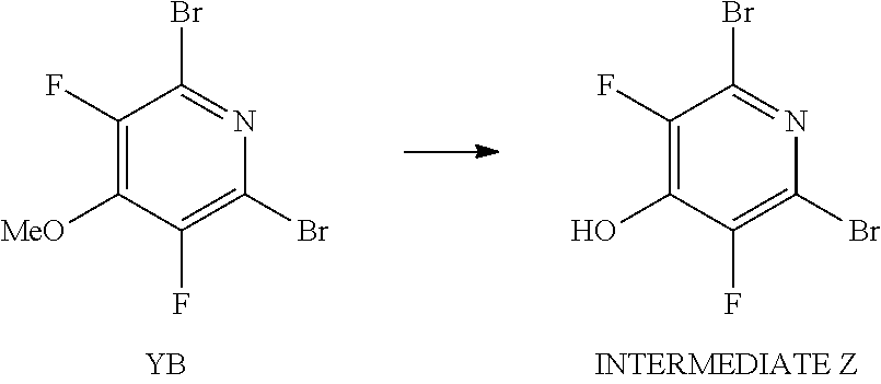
C1(F)=C(Br)N=C(Br)C(F)=C1[MeO].[YB].C1(F)=C(Br)N=C(Br)C(F)=C1O
